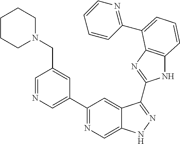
C1=NC=C(C2=NC=C3C(=C2)C(C2=NC4=C(N2)C=CC=C4C2=NC=CC=C2)=NN3)C=C1CN1CCCCC1
